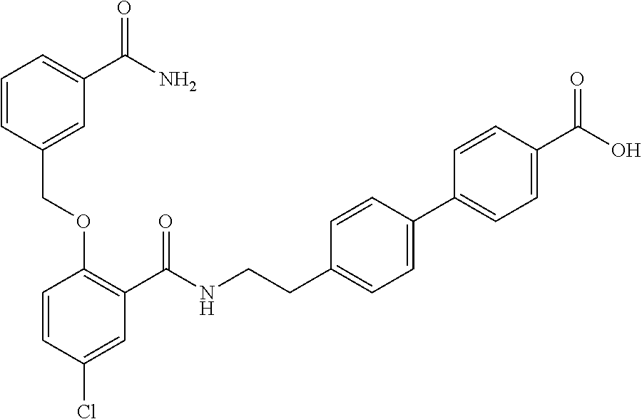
C1=CC(Cl)=CC(C(NCCC2=CC=C(C3=CC=C(C(O)=O)C=C3)C=C2)=O)=C1OCC1=CC(C(=O)N)=CC=C1
